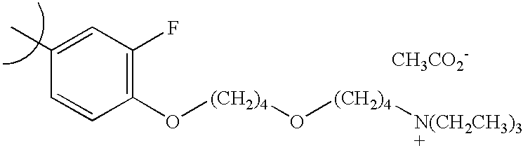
[(CH2)4](OC1=C(F)C=C(C)C=C1)O[(CH2)4][N(CH2CH3)3+].[CH3CO2-]
